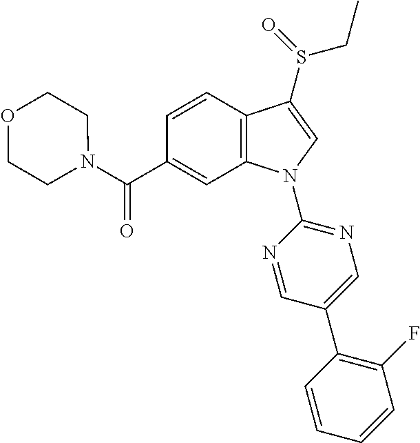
C(C1=CC2=C(C=C1)C(S(CC)=O)=CN2C1=NC=C(C2=C(F)C=CC=C2)C=N1)(=O)N1CCOCC1
